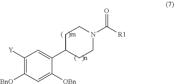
C1([Y])=C([BnO])C=C([OBn])C(C2CCN(C([R1])=O)CC2)=C1
